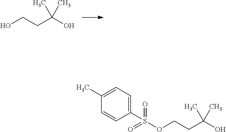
OCCC(O)(C)C.C(CC(O)(C)C)OS(=O)(=O)C1=CC=C(C)C=C1
